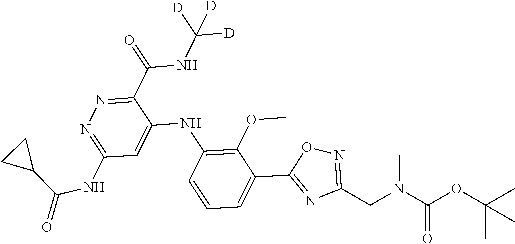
C1(C(NC([D])([D])[D])=O)=NN=C(NC(=O)C2CC2)C=C1NC1=C(OC)C(C2=NC(CN(C(OC(C)(C)C)=O)C)=NO2)=CC=C1
